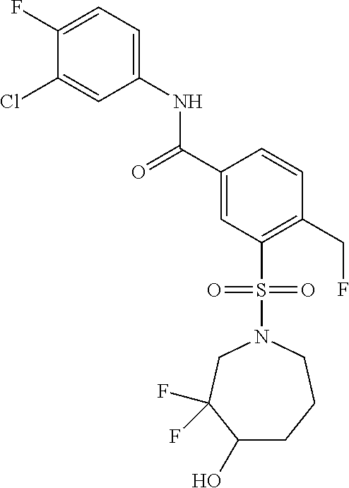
C1(F)=CC=C(NC(C2=CC(S(=O)(=O)N3CC(F)(F)C(O)CCC3)=C(CF)C=C2)=O)C=C1Cl
